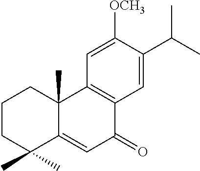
C1=C([OCH3])C(C(C)C)=CC2=C1C1(C)C(=CC2=O)C(C)(C)CCC1
